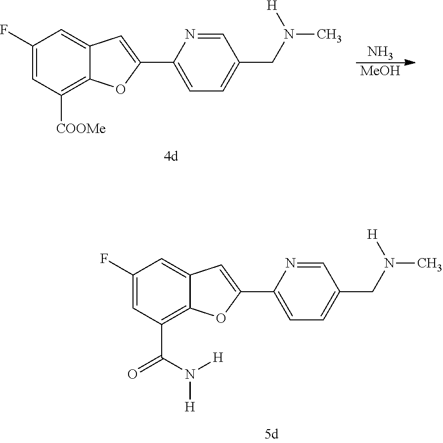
N.[MeOH].C1(F)=CC([COOMe])=C2C(=C1)C=C(C1=CC=C(CN(C)[H])C=N1)O2.C1(F)=CC(C(N([H])[H])=O)=C2C(=C1)C=C(C1=CC=C(CN(C)[H])C=N1)O2
